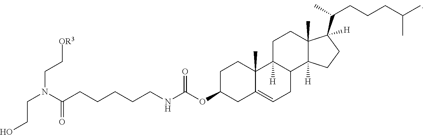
N(C(=O)CCCCCNC(=O)OC1CC2=CCC3C([H])(C2(C)CC1)CCC1(C)C([H])(C(C)CCCC(C)C)CCC13[H])(CCO)CC[OR3]
